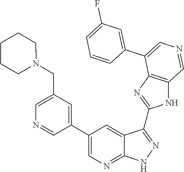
C1=C(CN2CCCCC2)C=C(C2=CN=C3C(=C2)C(C2=NC4=C(N2)C=NC=C4C2=CC(F)=CC=C2)=NN3)C=N1
